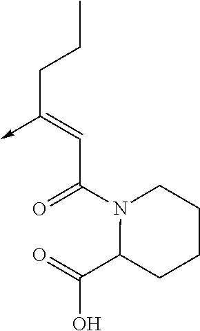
C(C(N1C(C(=O)O)CCCC1)=O)=C(CCC)->C
